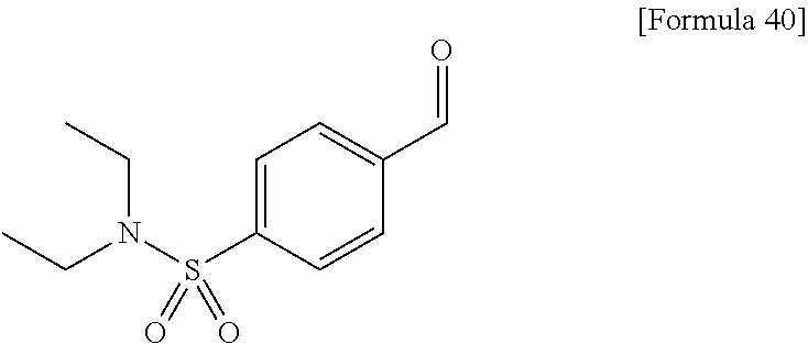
C1(S(N(CC)CC)(=O)=O)=CC=C(C=O)C=C1
